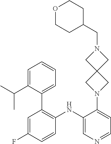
C1=NC=C(NC2=C(C3=CC=CC=C3C(C)C)C=C(F)C=C2)C(N2CC3(C2)CN(CC2CCOCC2)C3)=C1
